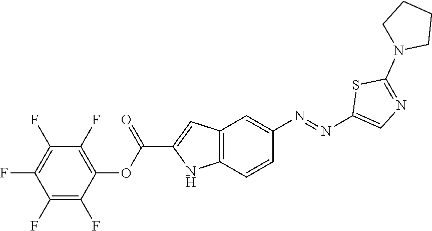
C1CN(C2=NC=C(N=NC3=CC4=C(C=C3)NC(C(OC3=C(F)C(F)=C(F)C(F)=C3F)=O)=C4)S2)CC1
